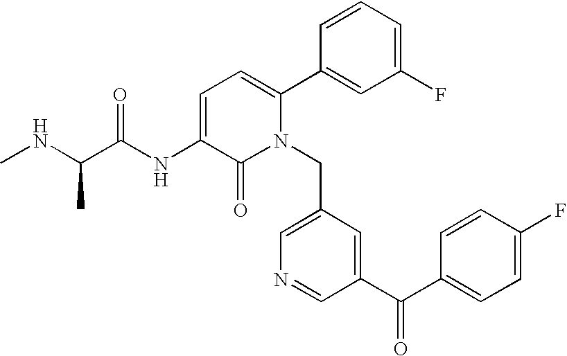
C1=C(NC(C(NC)C)=O)C(=O)N(CC2=CN=CC(C(C3=CC=C(F)C=C3)=O)=C2)C(C2=CC(F)=CC=C2)=C1
